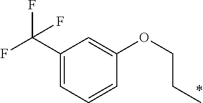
C1(C(F)(F)F)=CC=CC(OCCC)=C1
